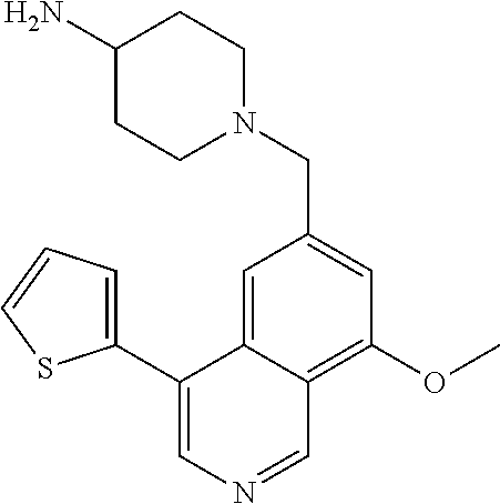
C1(C2=CN=CC3=C(OC)C=C(CN4CCC(N)CC4)C=C23)=CC=CS1
